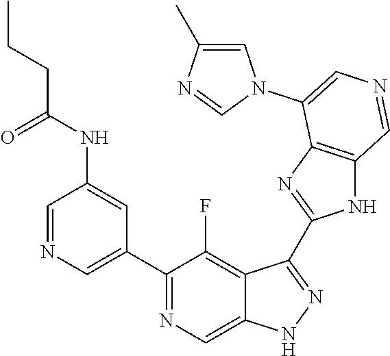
C1(C2=CN=CC(NC(CCC)=O)=C2)=NC=C2C(=C1F)C(C1=NC3=C(N1)C=NC=C3N1C=C(C)N=C1)=NN2
